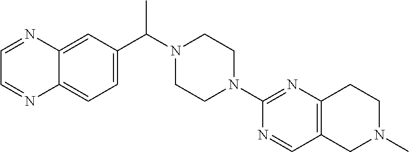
N1=CC2=C(N=C1N1CCN(C(C3=CC=C4C(=C3)N=CC=N4)C)CC1)CCN(C)C2
